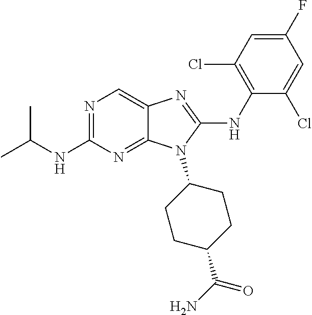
N1=C(NC(C)C)N=C2C(=C1)N=C(NC1=C(Cl)C=C(F)C=C1Cl)N2C1CCC(C(N)=O)CC1
